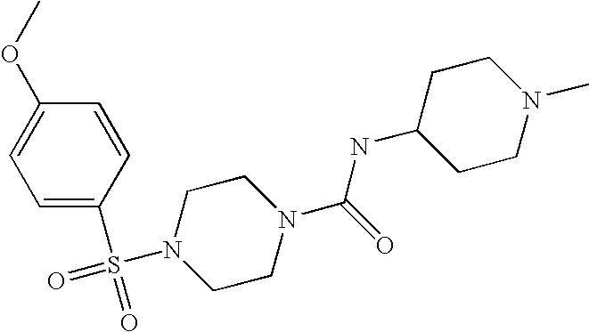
C1CN(S(=O)(C2=CC=C(OC)C=C2)=O)CCN1C(=O)NC1CCN(C)CC1
